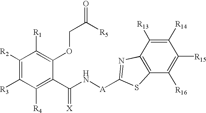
C1([R2])=C([R3])C([R4])=C(C(N[A]C2=NC3=C(C([R16])=C([R15])C([R14])=C3[R13])S2)=[X])C(OCC(=O)[R5])=C1[R1]
